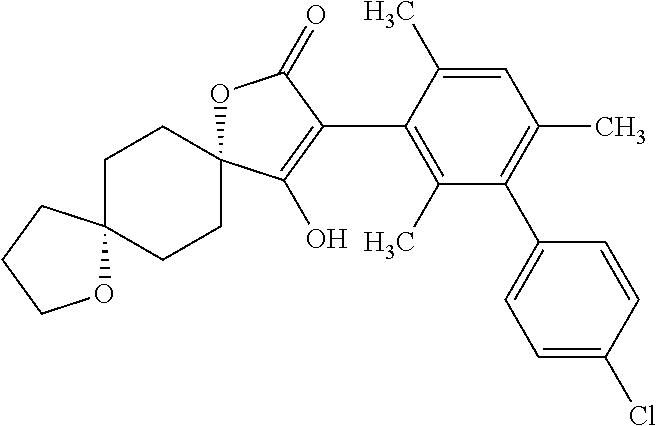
C1=C(C)C(C2=C(O)C3(OC2=O)CCC2(CC3)OCCC2)=C(C)C(C2=CC=C(Cl)C=C2)=C1C
